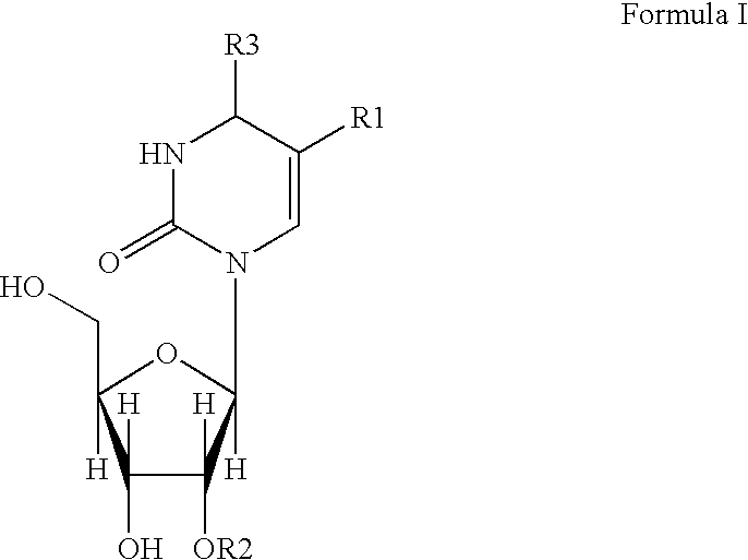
C1([H])(O)C([H])([OR2])C([H])(N2C=C([R1])C([R3])NC2=O)OC1(CO)[H]
